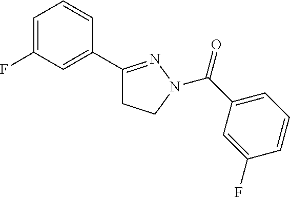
C1=C(F)C=C(C2=NN(C(=O)C3=CC=CC(F)=C3)CC2)C=C1
